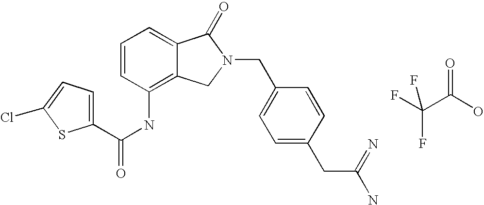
C1=C2C(=C(NC(=O)C3=CC=C(Cl)S3)C=C1)CN(CC1=CC=C(CC(N)=N)C=C1)C2=O.O=C(O)C(F)(F)F
